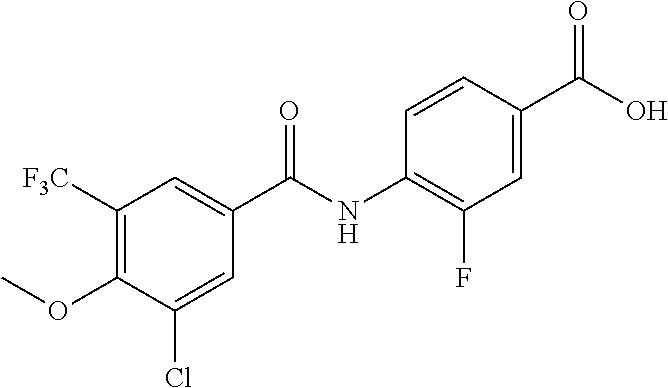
C1([F3C])=C(OC)C(Cl)=CC(C(NC2=C(F)C=C(C(O)=O)C=C2)=O)=C1
